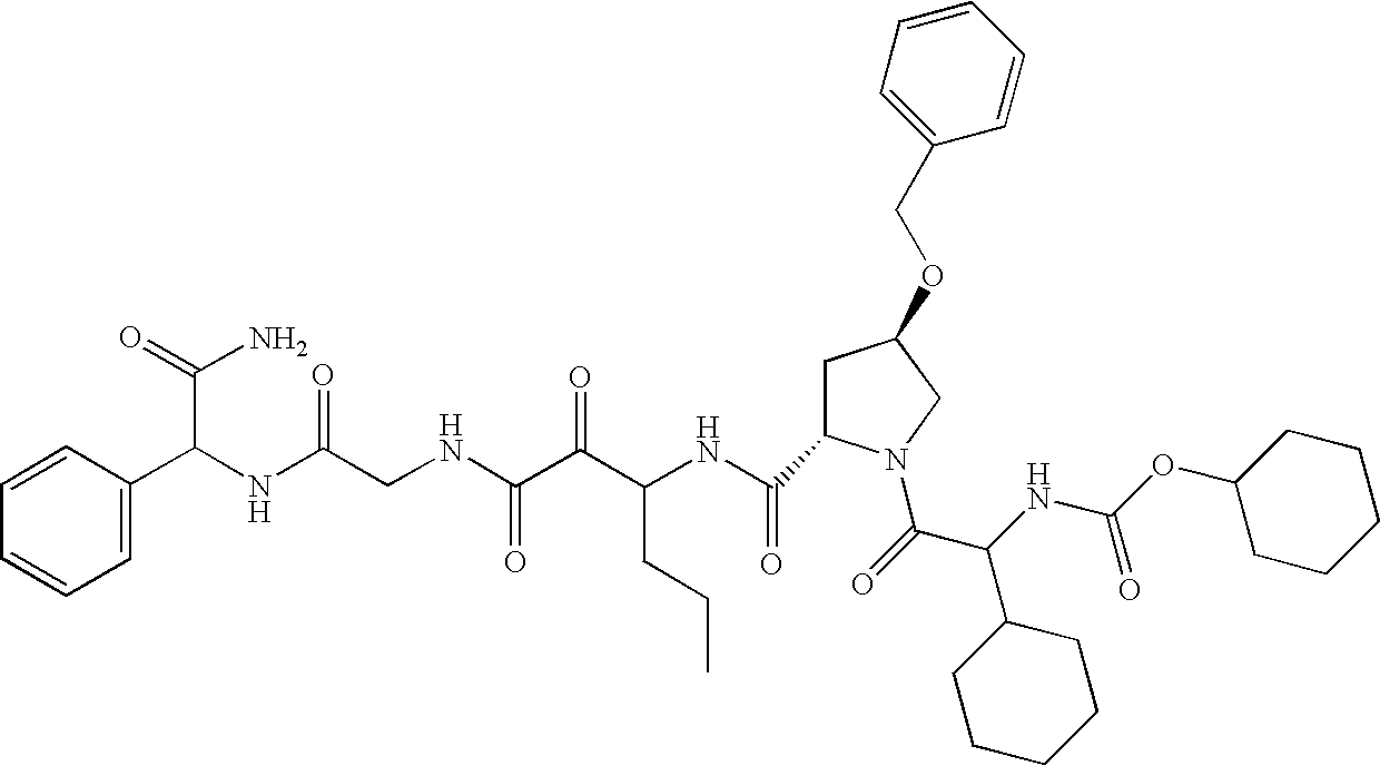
C1(OC(NC(C(=O)N2CC(OCC3=CC=CC=C3)CC2C(NC(C(C(NCC(NC(C(N)=O)C2=CC=CC=C2)=O)=O)=O)CCC)=O)C2CCCCC2)=O)CCCCC1
